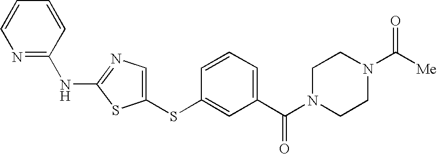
C1(SC2=CC(C(N3CCN(C([Me])=O)CC3)=O)=CC=C2)=CN=C(NC2=NC=CC=C2)S1
